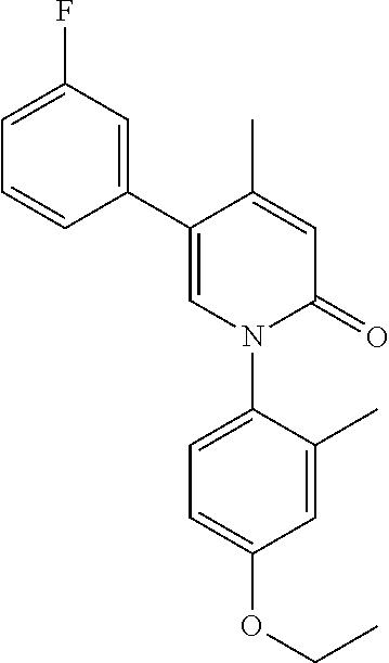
C1=C(C)C(C2=CC(F)=CC=C2)=CN(C2=CC=C(OCC)C=C2C)C1=O
